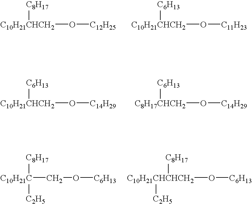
[C10H21CHCH2](O[C12H25])[C8H17].[C10H21CHCH2](O[C11H23])[C6H13].[C10H21CHCH2](O[C14H29])[C6H13].[C8H17CHCH2](O[C14H29])[C6H13].[C10H21C]([C8H17])([C2H5])CO[C6H13].[C10H21CHCHCH2](O[C6H13])([C2H5])[C8H17]
